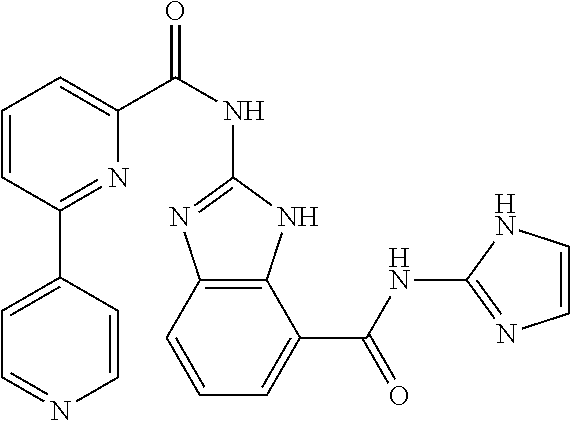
C1=CC(C2=CC=NC=C2)=NC(C(NC2=NC3=C(N2)C(C(NC2=NC=CN2)=O)=CC=C3)=O)=C1
